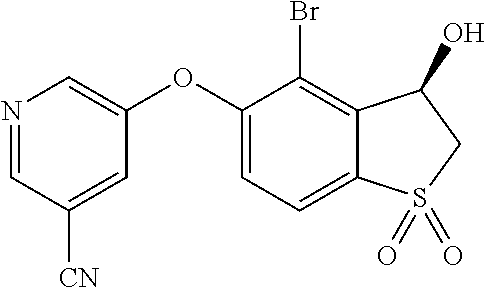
N1=CC([CN])=CC(OC2=CC=C3C(=C2Br)C(O)CS3(=O)=O)=C1
